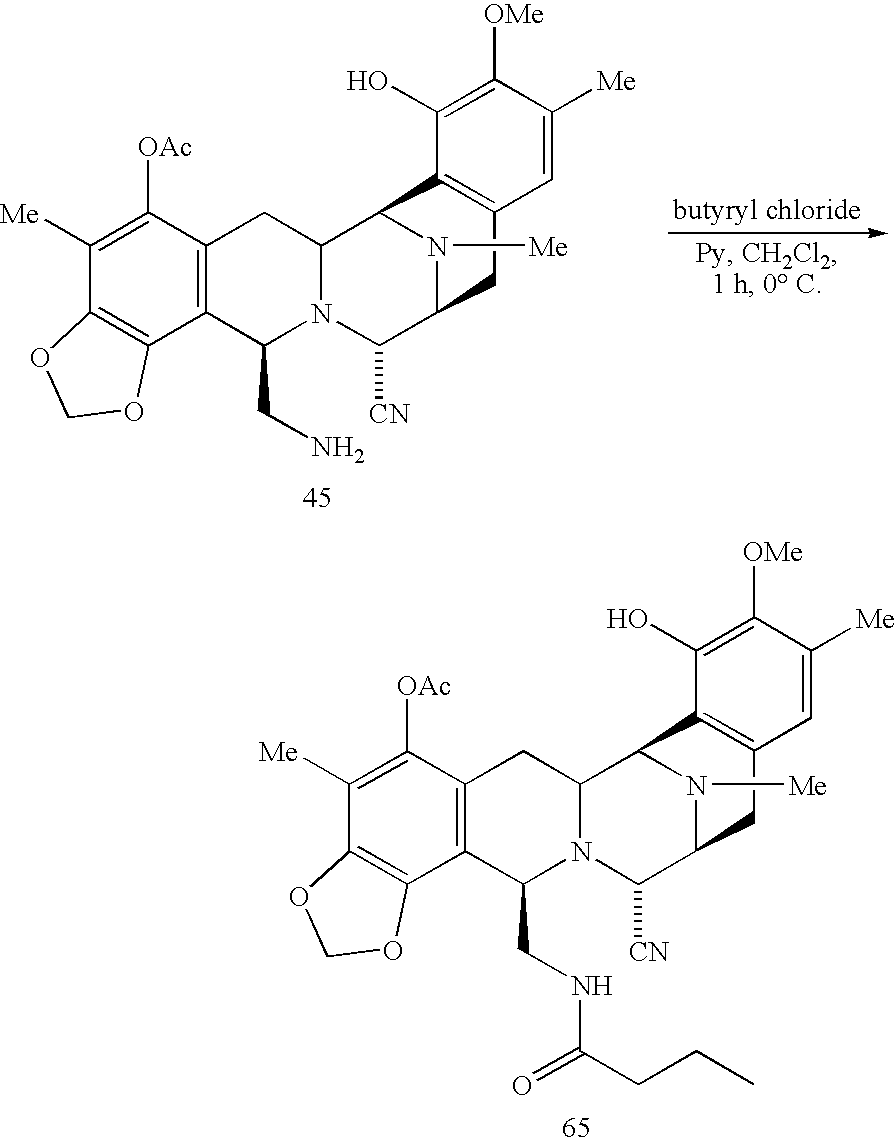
N1([Me])C2C([CN])N3C(CN)C4=C(C([OAc])=C([Me])C5=C4OCO5)CC3C1C1=C(C2)C=C([Me])C([OMe])=C1O.N1([Me])C2C([CN])N3C(CNC(CCC)=O)C4=C(C([OAc])=C([Me])C5=C4OCO5)CC3C1C1=C(C2)C=C([Me])C([OMe])=C1O
